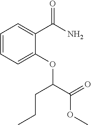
C1=CC=C(OC(CCC)C(OC)=O)C(C(N)=O)=C1
